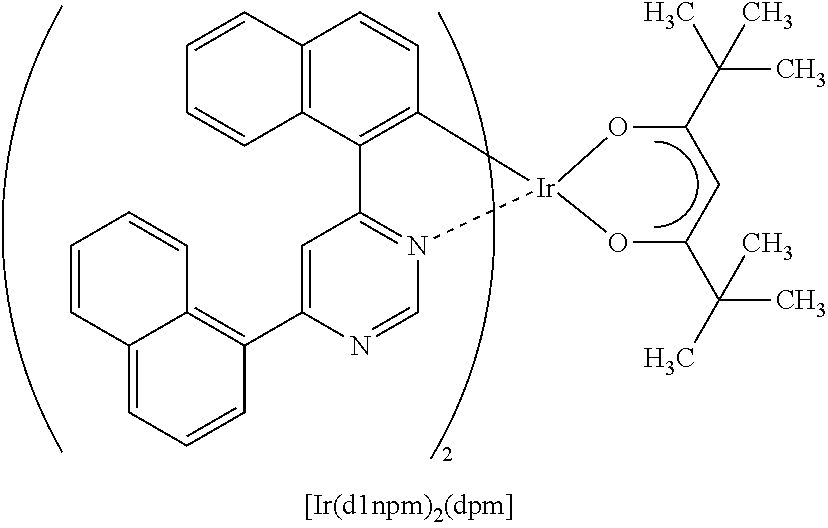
C12=C(C3=C(C=C1)[Ir]1(N4=C3C=C(C3=C5C(=CC=C3)C=CC=C5)N=C4)OC(C(C)(C)C)CC(C(C)(C)C)O1)C=CC=C2
